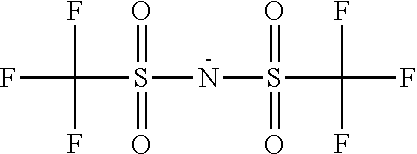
FC(S(NS(C(F)(F)F)(=O)=O)(=O)=O)(F)F
